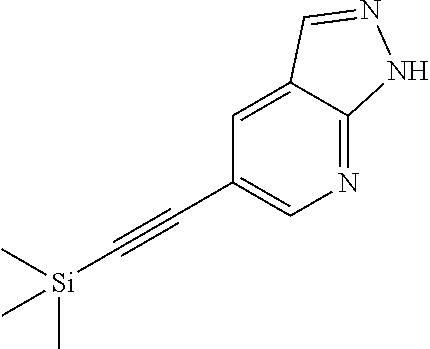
C1=C2C(=NC=C1C#C[Si](C)(C)C)NN=C2
